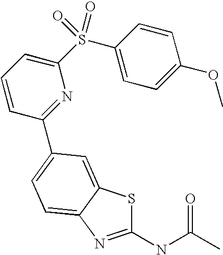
C1(NC(C)=O)=NC2=CC=C(C3=NC(S(C4=CC=C(OC)C=C4)(=O)=O)=CC=C3)C=C2S1
